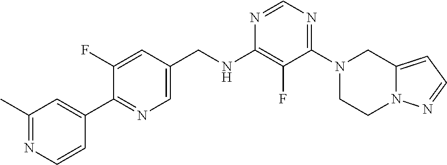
N1=CN=C(N2CCN3C(=CC=N3)C2)C(F)=C1NCC1=CN=C(C2=CC(C)=NC=C2)C(F)=C1
